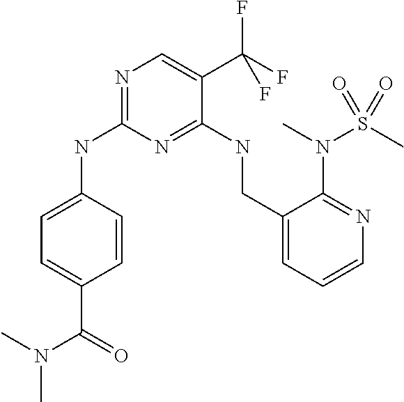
N(C1=NC=C(C(F)(F)F)C(NCC2=CC=CN=C2N(S(=O)(C)=O)C)=N1)C1=CC=C(C(=O)N(C)C)C=C1
